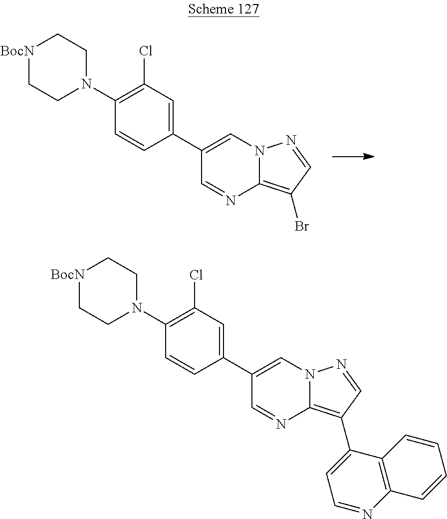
[BocN]1CCN(C2=C(Cl)C=C(C3=CN4C(=C(Br)C=N4)N=C3)C=C2)CC1.[BocN]1CCN(C2=C(Cl)C=C(C3=CN4C(=C(C5=CC=NC6=C5C=CC=C6)C=N4)N=C3)C=C2)CC1
